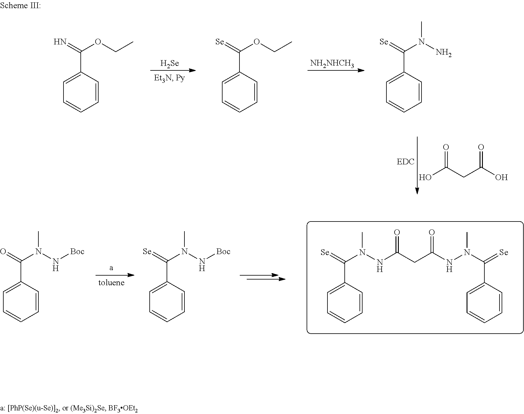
C1(C(OCC)=N)=CC=CC=C1.[Se].C1(C(OCC)=[Se])=CC=CC=C1.[NH2NHCH3].C1(C(N(N)C)=[Se])=CC=CC=C1.OC(CC(O)=O)=O.[Se]=C(N(NC(CC(NN(C(=[Se])C1=CC=CC=C1)C)=O)=O)C)C1=CC=CC=C1.C1(C(N(N[Boc])C)=O)=CC=CC=C1.C1(C(N(N[Boc])C)=[Se])=CC=CC=C1
